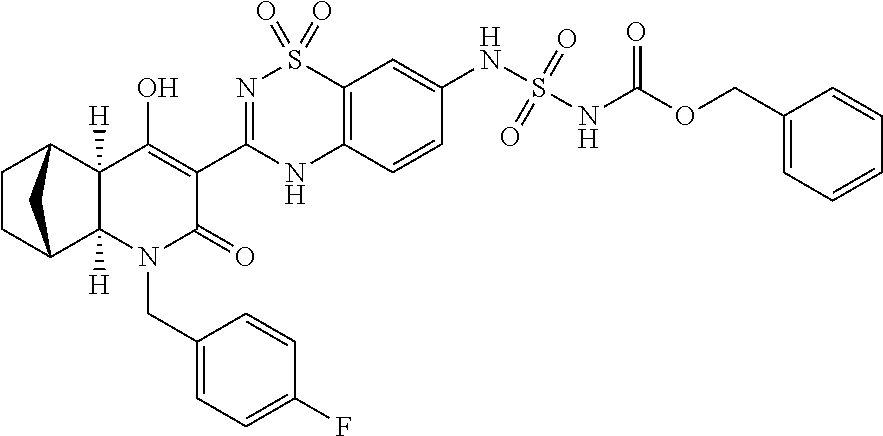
C1(O)=C(C2=NS(=O)(=O)C3=C(N2)C=CC(NS(=O)(=O)NC(OCC2=CC=CC=C2)=O)=C3)C(=O)N(CC2=CC=C(F)C=C2)C2([H])C3CCC(C12[H])C3
